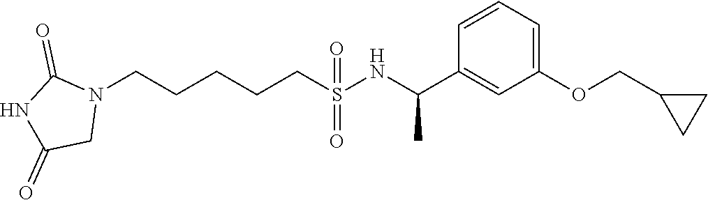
N1(CCCCCS(=O)(=O)NC(C2=CC(OCC3CC3)=CC=C2)C)C(=O)NC(=O)C1
